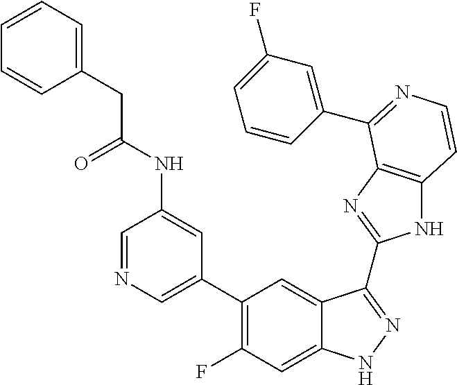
C1=C(C2=C(F)C=C3C(=C2)C(C2=NC4=C(N2)C=CN=C4C2=CC(F)=CC=C2)=NN3)C=C(NC(=O)CC2=CC=CC=C2)C=N1
